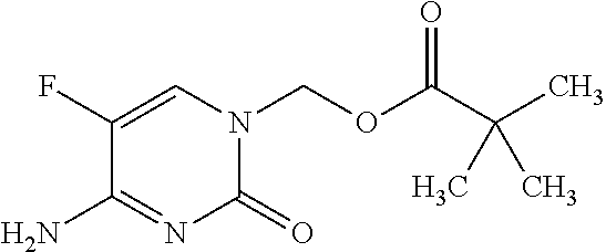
C1(=O)N(COC(C(C)(C)C)=O)C=C(F)C(N)=N1
